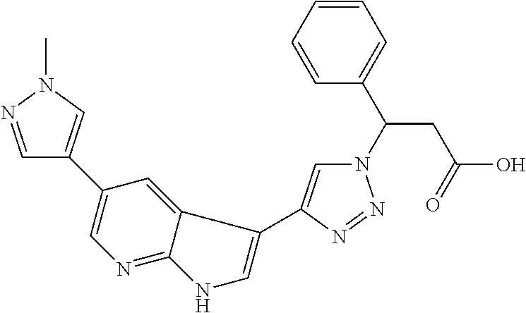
C1=NN(C)C=C1C1=CN=C2C(=C1)C(C1=CN(C(C3=CC=CC=C3)CC(O)=O)N=N1)=CN2
